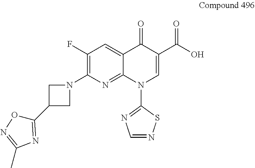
C1(F)=C(N2CC(C3=NC(C)=NO3)C2)N=C2C(=C1)C(=O)C(C(O)=O)=CN2C1=NC=NS1
